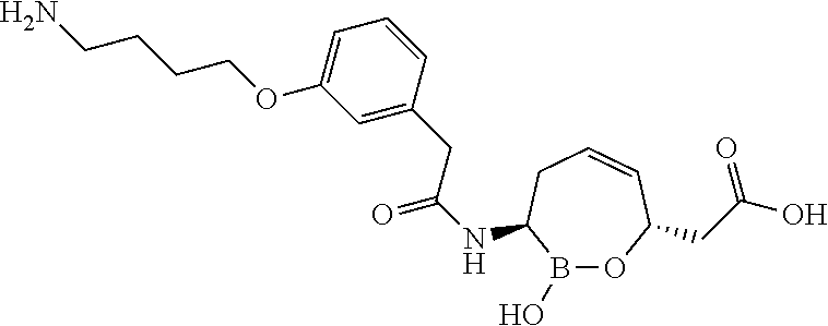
N(C1B(O)OC(CC(O)=O)C=CC1)C(=O)CC1=CC(OCCCCN)=CC=C1
